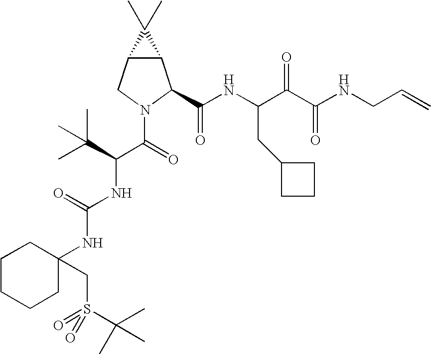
C12C(CN(C(C(NC(=O)NC3(CS(=O)(=O)C(C)(C)C)CCCCC3)C(C)(C)C)=O)C1C(NC(C(C(NCC=C)=O)=O)CC1CCC1)=O)C2(C)C
